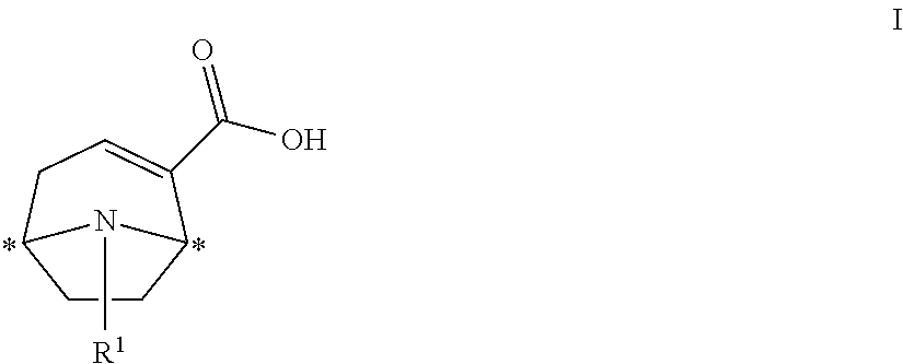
C1CC2C(C(=O)O)=CCC1N2[R1]
